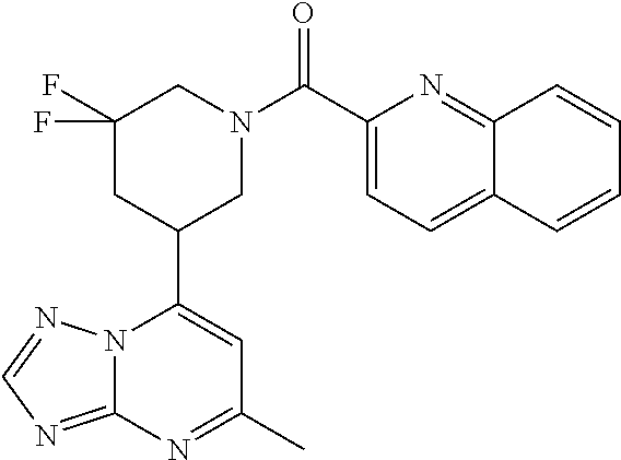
N12C(=NC=N1)N=C(C)C=C2C1CN(C(=O)C2=CC=C3C(=N2)C=CC=C3)CC(F)(F)C1
